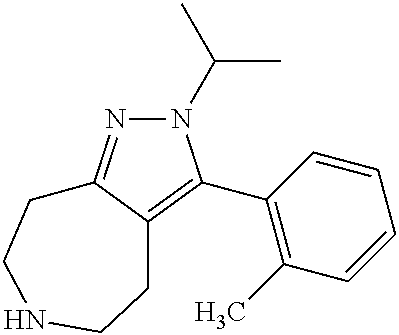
N1(C(C)C)N=C2C(=C1C1=C(C)C=CC=C1)CCNCC2
